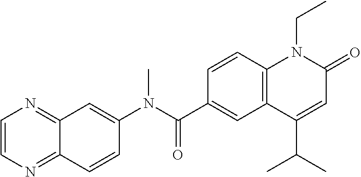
C1(N(C(C2=CC3=C(C=C2)N(CC)C(=O)C=C3C(C)C)=O)C)=CC2=NC=CN=C2C=C1
